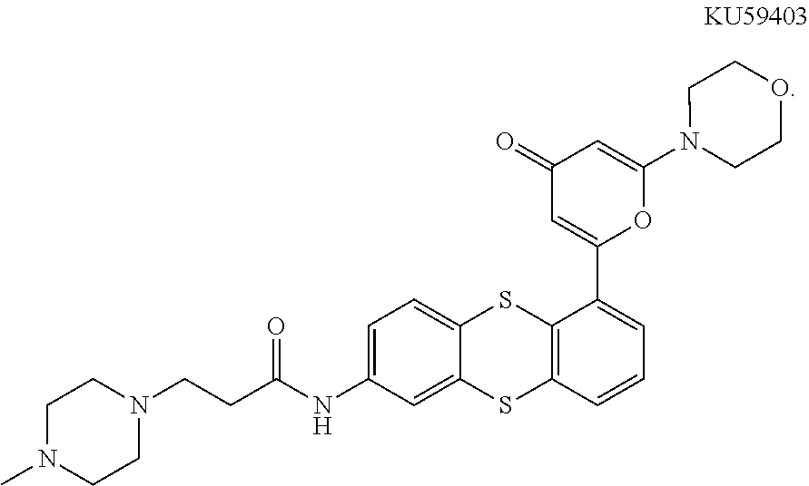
C12=CC(NC(CCN3CCN(C)CC3)=O)=CC=C1SC1=C(S2)C=CC=C1C1=CC(=O)C=C(N2CCOCC2)O1
